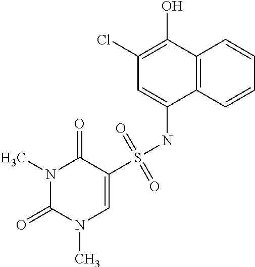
C12=C(C=CC=C1)C(NS(C1=CN(C)C(=O)N(C)C1=O)(=O)=O)=CC(Cl)=C2O
